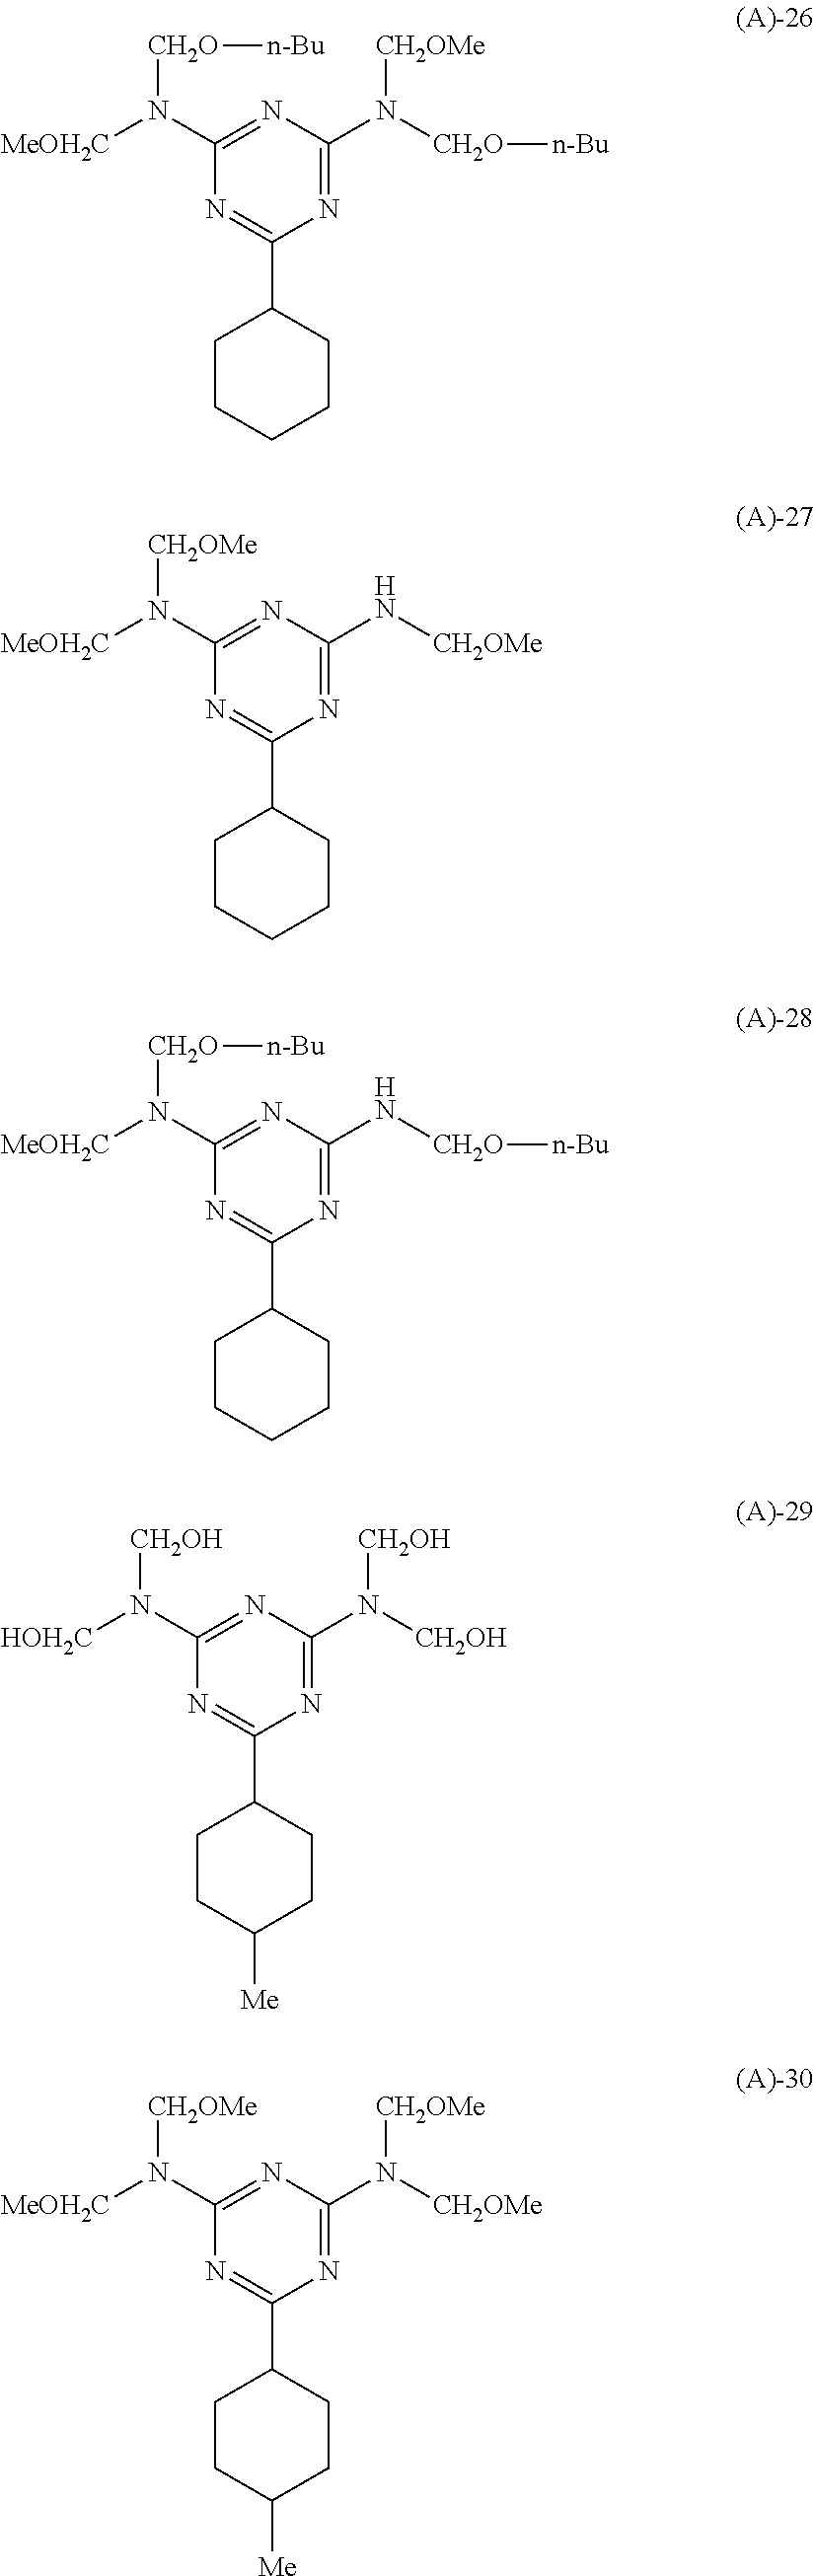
N1=C(N([CH2O][n-Bu])[CH2OMe])N=C(N([MeOH2C])[CH2O][n-Bu])N=C1C1CCCCC1.N1=C(N[CH2OMe])N=C(N([MeOH2C])[CH2OMe])N=C1C1CCCCC1.N1=C(N[CH2O][n-Bu])N=C(N([MeOH2C])[CH2O][n-Bu])N=C1C1CCCCC1.N1=C(N([CH2OH])[CH2OH])N=C(N([HOH2C])[CH2OH])N=C1C1CCC([Me])CC1.N1=C(N([CH2OMe])[CH2OMe])N=C(N([MeOH2C])[CH2OMe])N=C1C1CCC([Me])CC1
